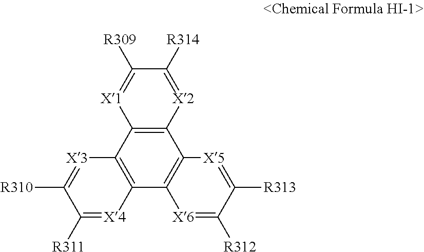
C12=C(C3=C(C4=C1[X1]=C([R309])C([R314])=[X2]4)[X5]=C([R313])C([R312])=[X6]3)[X4]=C([R311])C([R310])=[X3]2
